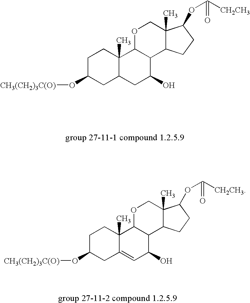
C1C(O[CH3(CH2)3C(O)])CC2C(C)(C1)C1C(C(O)C2)C2C(C)(CO1)C(OC([CH2CH3])=O)CC2.C1C(O[CH3(CH2)3C(O)])CC2=CC(O)C3C(C2(C)C1)OCC1(C)C3CCC1OC([CH2CH3])=O
